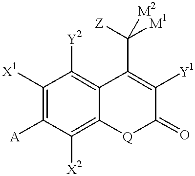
C1([X1])=C([A])C([X2])=C2C(=C1[Y2])C(C([Z])([M1])[M2])=C([Y1])C(=O)[Q]2
